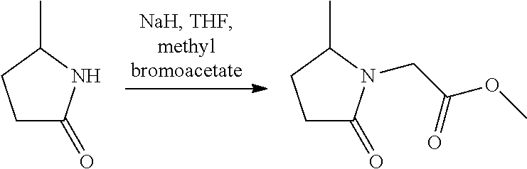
C1C(=O)NC(C)C1.C1C(=O)N(CC(OC)=O)C(C)C1
